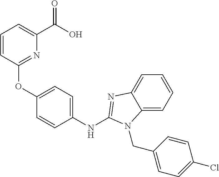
C1(OC2=CC=C(NC3=NC4=CC=CC=C4N3CC3=CC=C(Cl)C=C3)C=C2)=NC(C(=O)O)=CC=C1
